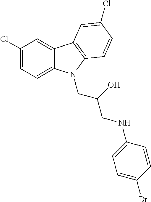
C1(Cl)=CC=C2C(=C1)C1=C(N2CC(O)CNC2=CC=C(Br)C=C2)C=CC(Cl)=C1
